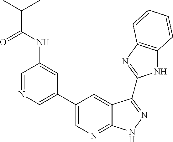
C1=NC=C(C2=CN=C3C(=C2)C(C2=NC4=C(N2)C=CC=C4)=NN3)C=C1NC(C(C)C)=O
